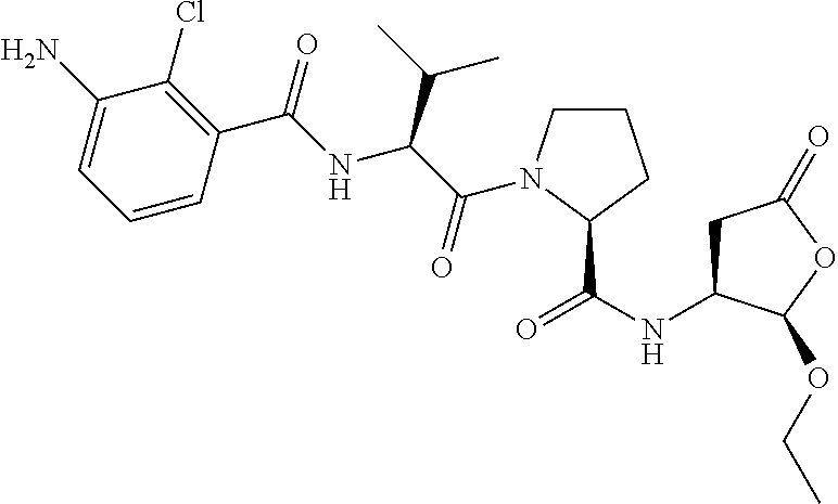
C1(N)=CC=CC(C(=O)NC(C(C)C)C(=O)N2CCCC2C(NC2CC(=O)OC2OCC)=O)=C1Cl
